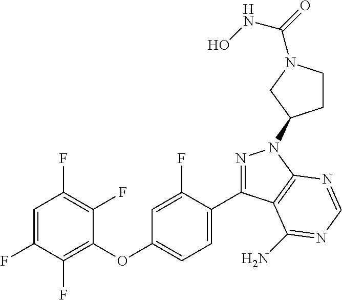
C1=C(F)C(F)=C(OC2=CC=C(C3=NN(C4CCN(C(=O)NO)C4)C4=C3C(N)=NC=N4)C(F)=C2)C(F)=C1F
